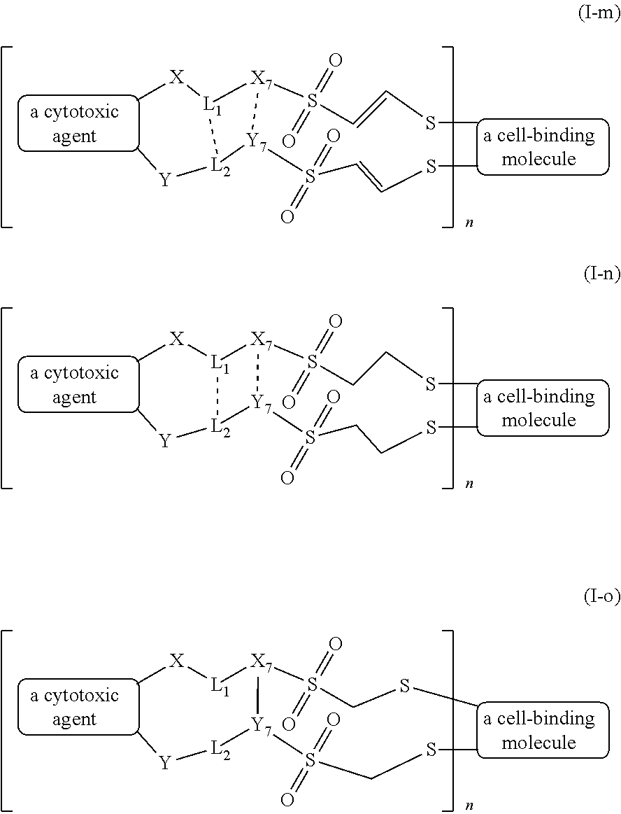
[L1]1([X]C)[L2]([Y]C)[Y7](S(=O)(C=CSC)=O)[X7]1S(C=CSC)(=O)=O.[L1]1([X]C)[L2]([Y]C)[Y7](S(=O)(CCSC)=O)[X7]1S(CCSC)(=O)=O.[L1]([X]C)[X7](S(CSC)(=O)=O)[Y7]([L2][Y]C)S(CSC)(=O)=O
